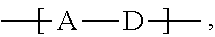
C[A][D]C
